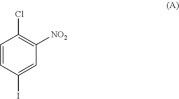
C1=CC(I)=CC([NO2])=C1Cl
